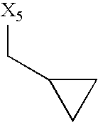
C1C(C[X5])C1
